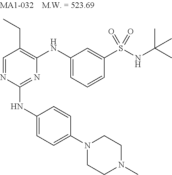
C1=NC(NC2=CC=C(N3CCN(C)CC3)C=C2)=NC(NC2=CC=CC(S(NC(C)(C)C)(=O)=O)=C2)=C1CC
